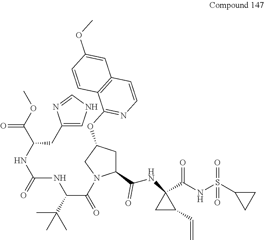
C(C(C(=O)N1C(C(NC2(C(NS(C3CC3)(=O)=O)=O)CC2C=C)=O)CC(OC2=NC=CC3=C2C=CC(OC)=C3)C1)NC(NC(C(OC)=O)CC1=CNC=N1)=O)(C)(C)C
